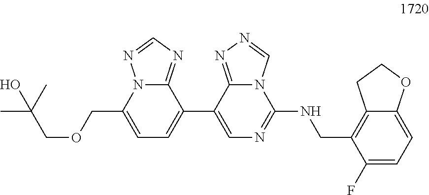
N12C(COCC(C)(C)O)=CC=C(C3=CN=C(NCC4=C5C(=CC=C4F)OCC5)N4C3=NN=C4)C1=NC=N2
